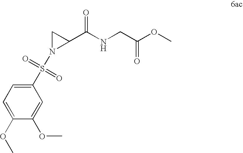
C1(S(N2C(C(NCC(OC)=O)=O)C2)(=O)=O)=CC=C(OC)C(OC)=C1
